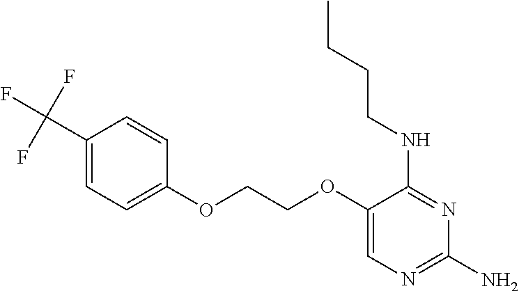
C1(OCCOC2=CC=C(C(F)(F)F)C=C2)=CN=C(N)N=C1NCCCC
